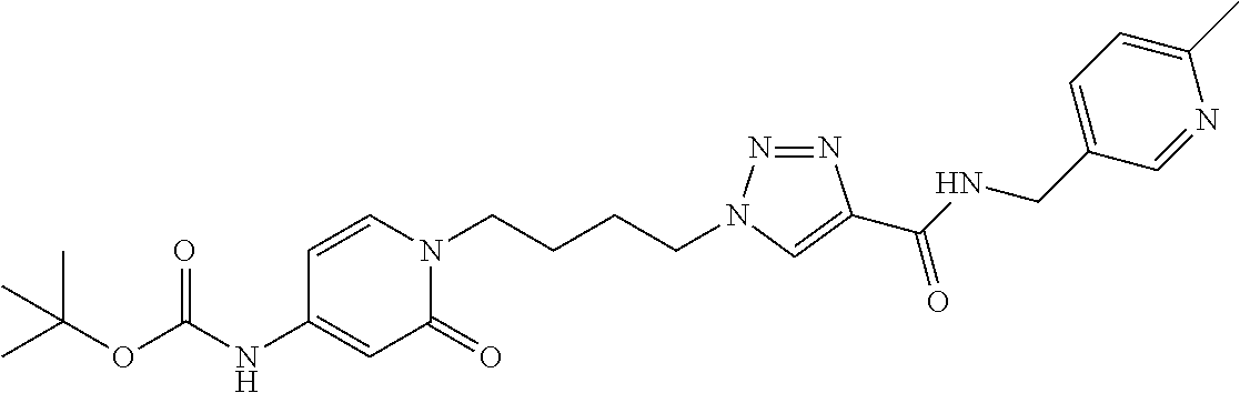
O(C(NC1=CC(=O)N(CCCCN2N=NC(C(NCC3=CC=C(C)N=C3)=O)=C2)C=C1)=O)C(C)(C)C
